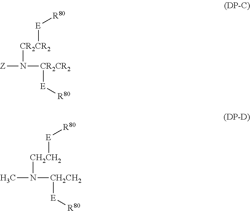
[Z]N([CR2CR2][E][R80])[CR2CR2][E][R80].CN([CH2CH2][E][R80])[CH2CH2][E][R80]
